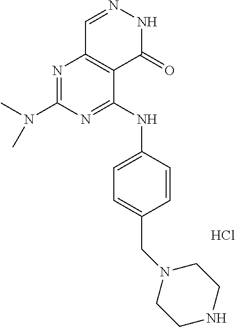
Cl.N1=C(N(C)C)N=C(NC2=CC=C(CN3CCNCC3)C=C2)C2=C1C=NNC2=O
